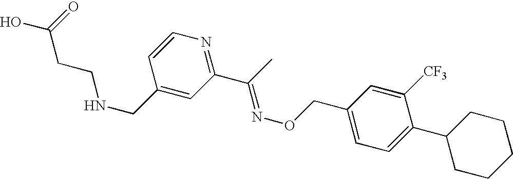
C(C)(=NOCC1=CC=C(C2CCCCC2)C([CF3])=C1)C1=NC=CC(CNCCC(O)=O)=C1
